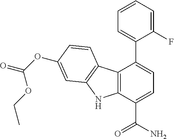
C1(F)=CC=CC=C1C1=CC=C(C(=O)N)C2=C1C1=C(N2)C=C(OC(=O)OCC)C=C1
